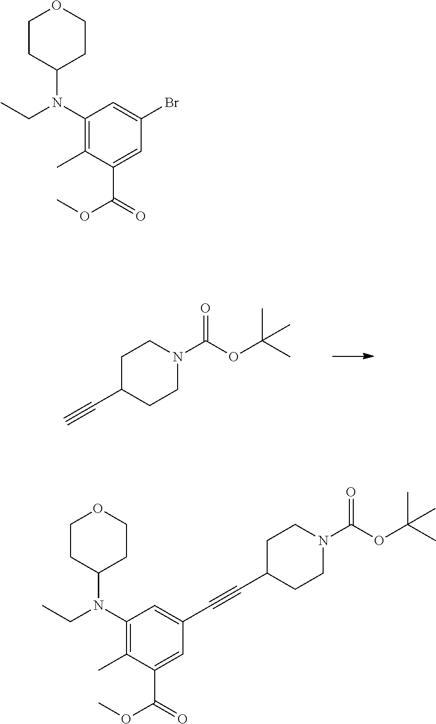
C1CC(N(CC)C2=C(C)C(C(=O)OC)=CC(Br)=C2)CCO1.C1C(C#C)CCN(C(OC(C)(C)C)=O)C1.C1CC(N(CC)C2=C(C)C(C(=O)OC)=CC(C#CC3CCN(C(OC(C)(C)C)=O)CC3)=C2)CCO1
